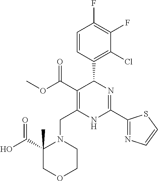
C1=CC(C2C(C(=O)OC)=C(CN3C(C(O)=O)(C)COCC3)NC(C3=NC=CS3)=N2)=C(Cl)C(F)=C1F
